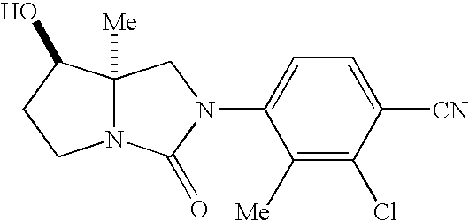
C1(N2C(=O)N3C([Me])(C2)C(O)CC3)=CC=C([CN])C(Cl)=C1[Me]
